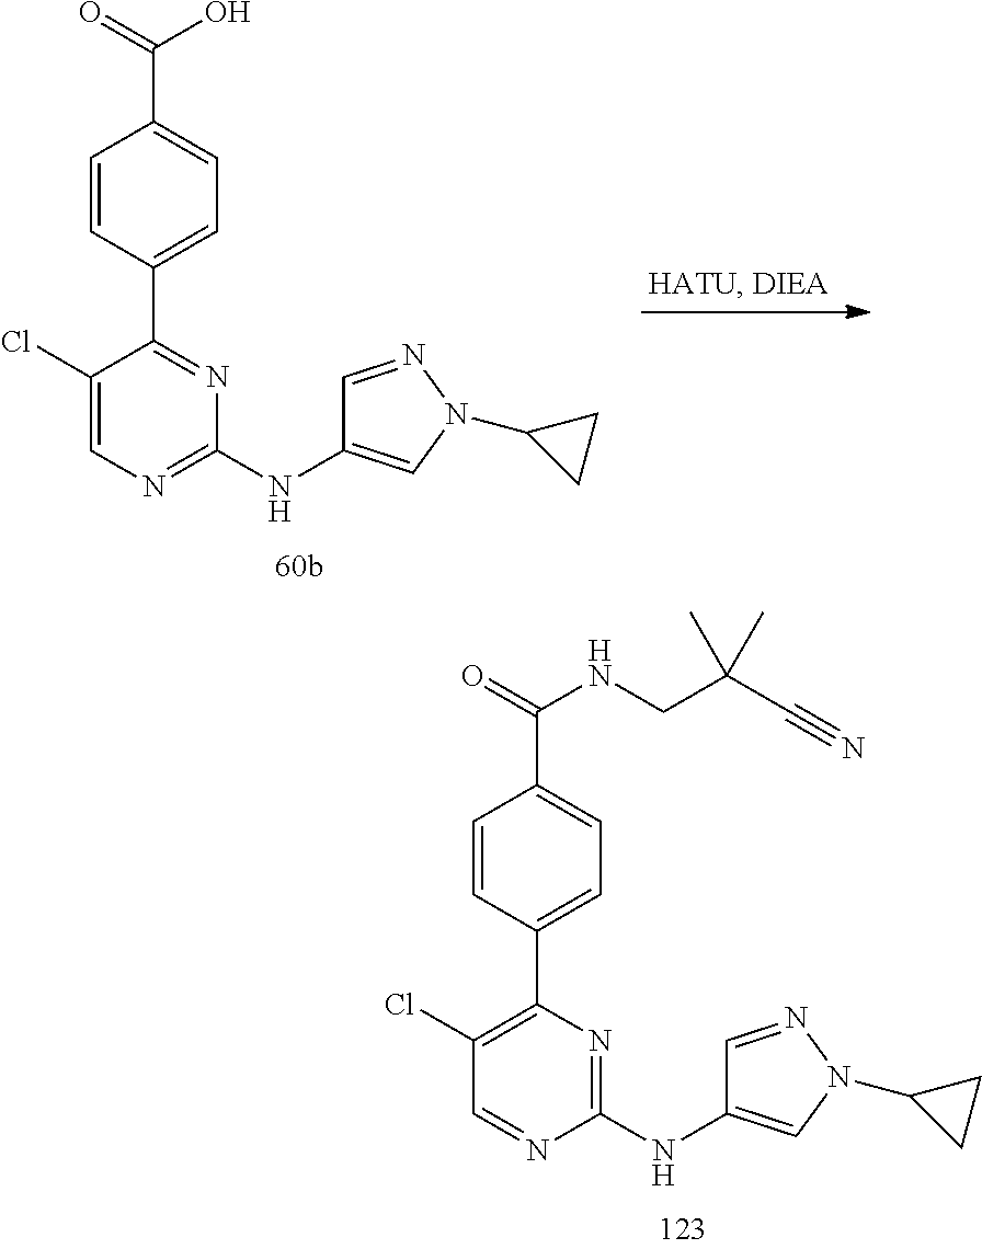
C1(Cl)=C(C2=CC=C(C(=O)NCC(C#N)(C)C)C=C2)N=C(NC2=CN(C3CC3)N=C2)N=C1.C1(Cl)=CN=C(NC2=CN(C3CC3)N=C2)N=C1C1=CC=C(C(=O)O)C=C1
